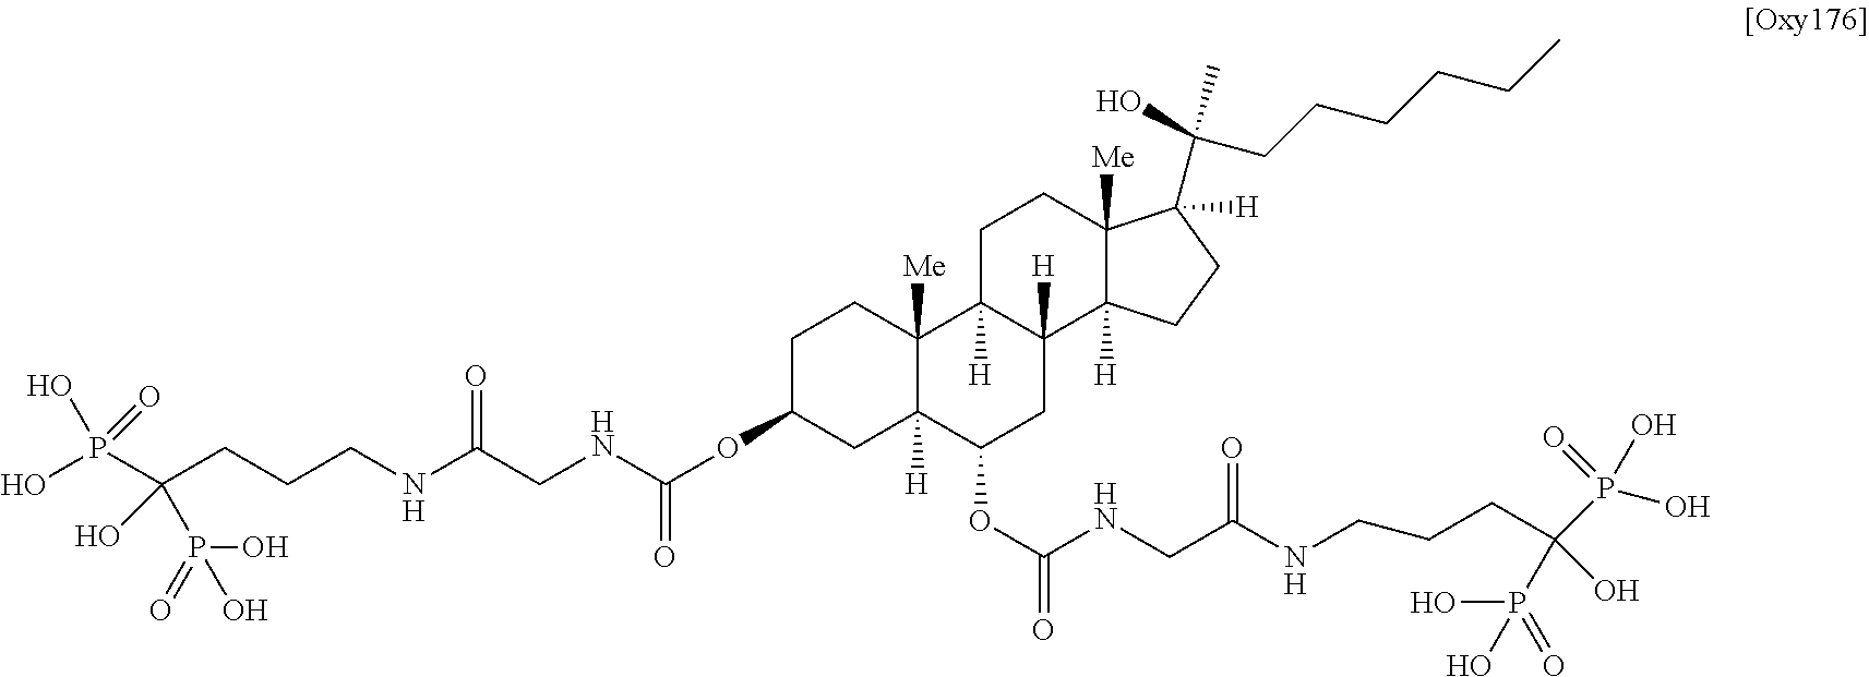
C1C(OC(NCC(NCCCC(P(O)(=O)O)(O)P(O)(O)=O)=O)=O)CC2([H])C([Me])(C1)C1([H])C([H])(CC2OC(NCC(NCCCC(P(O)(O)=O)(P(=O)(O)O)O)=O)=O)C2([H])C([Me])(CC1)C(C(O)(C)CCCCCC)([H])CC2
